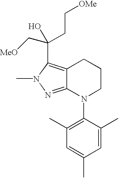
C12=C(C(O)(C[MeO])CC[OMe])N(C)N=C1N(C1=C(C)C=C(C)C=C1C)CCC2
